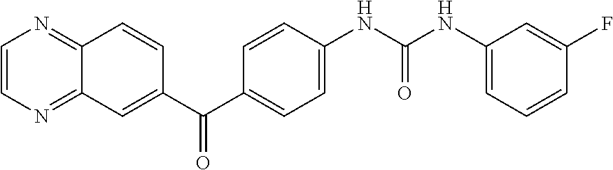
C12=NC=CN=C1C=C(C(C1=CC=C(NC(NC3=CC=CC(F)=C3)=O)C=C1)=O)C=C2
